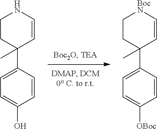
C1CC(C2=CC=C([OBoc])C=C2)(C)C=C[BocN]1.C1CC(C2=CC=C(O)C=C2)(C)C=CN1
